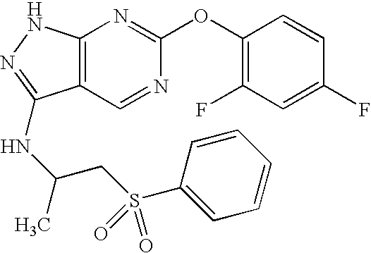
C12=C(NN=C1NC(CS(C1=CC=CC=C1)(=O)=O)C)N=C(OC1=C(F)C=C(F)C=C1)N=C2
